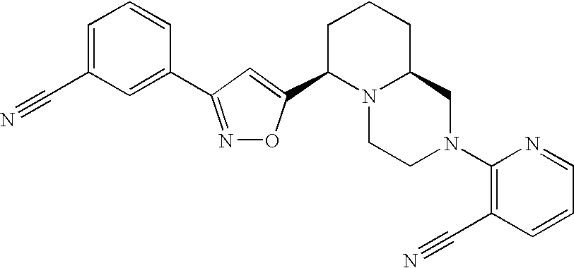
C1=C(C#N)C=C(C2=NOC(C3N4C(CCC3)CN(C3=C(C#N)C=CC=N3)CC4)=C2)C=C1
